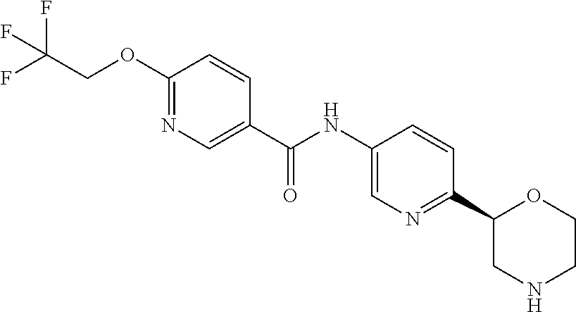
C(F)(COC1=NC=C(C(NC2=CN=C(C3OCCNC3)C=C2)=O)C=C1)(F)F
